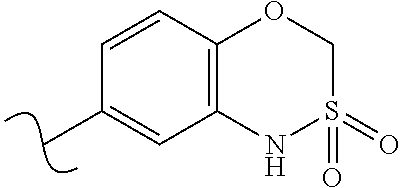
CC1=CC2=C(C=C1)OCS(=O)(=O)N2
